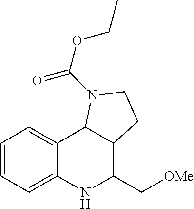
C1=CC=C2C(=C1)C1C(C(C[OMe])N2)CCN1C(OCC)=O
